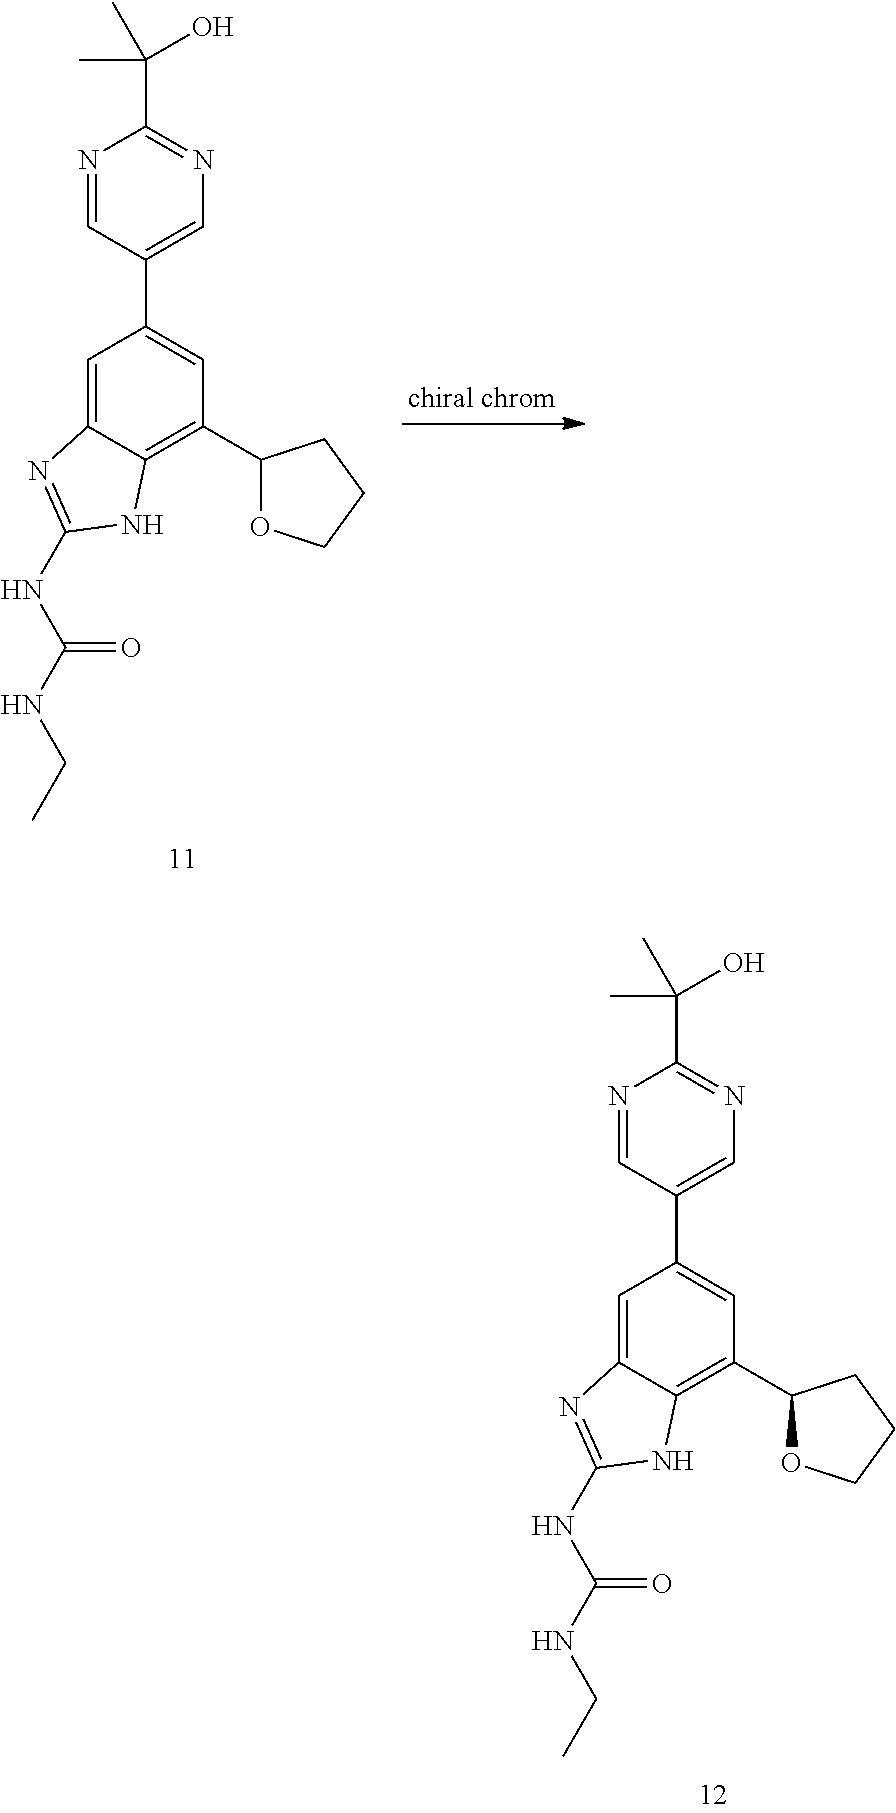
N1=CC(C2=CC(C3OCCC3)=C3C(=C2)N=C(NC(NCC)=O)N3)=CN=C1C(C)(O)C.N1=CC(C2=CC(C3OCCC3)=C3C(=C2)N=C(NC(NCC)=O)N3)=CN=C1C(C)(O)C
